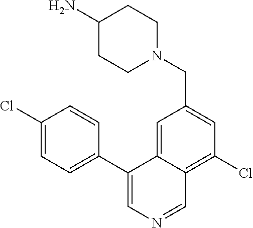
C1(C2=CN=CC3=C(Cl)C=C(CN4CCC(N)CC4)C=C23)=CC=C(Cl)C=C1
